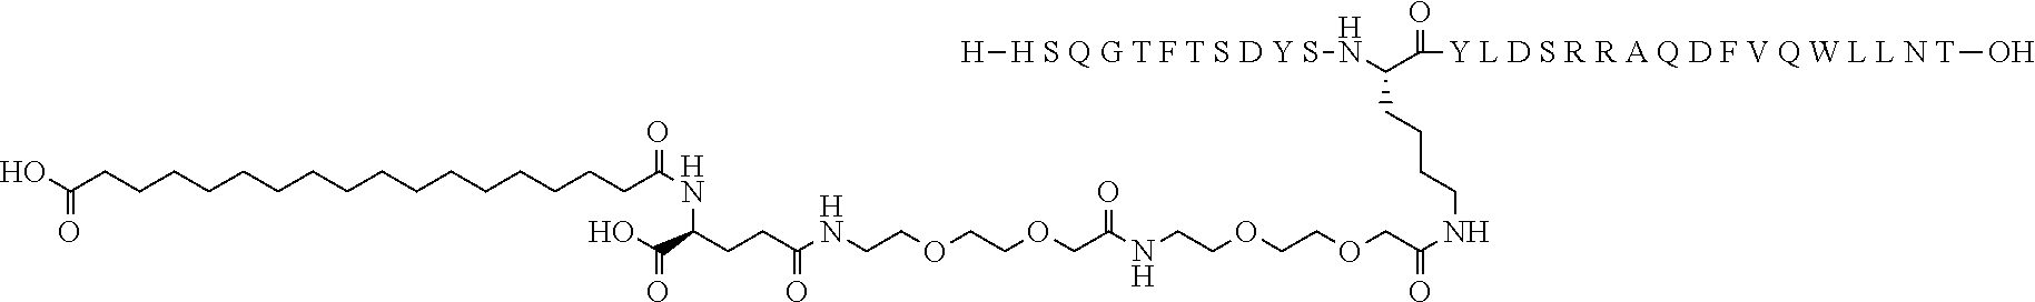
OC(CCCCCCCCCCCCCCCCC(NC(C(=O)O)CCC(NCCOCCOCC(NCCOCCOCC(NCCCCC(N[H S Q G T F T S D Y S][H])C(=O)[Y L D S R R A Q D F V Q W L L N T]O)=O)=O)=O)=O)=O
